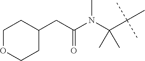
C(C(C)(C)C)(C)(C)N(C(CC1CCOCC1)=O)C
